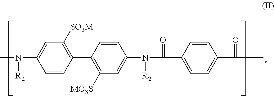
C1=CC(C2=C([MO3S])C=C(N(C(=O)C3=CC=C(C(=O)C)C=C3)[R2])C=C2)=C([SO3M])C=C1N(C)[R2]
